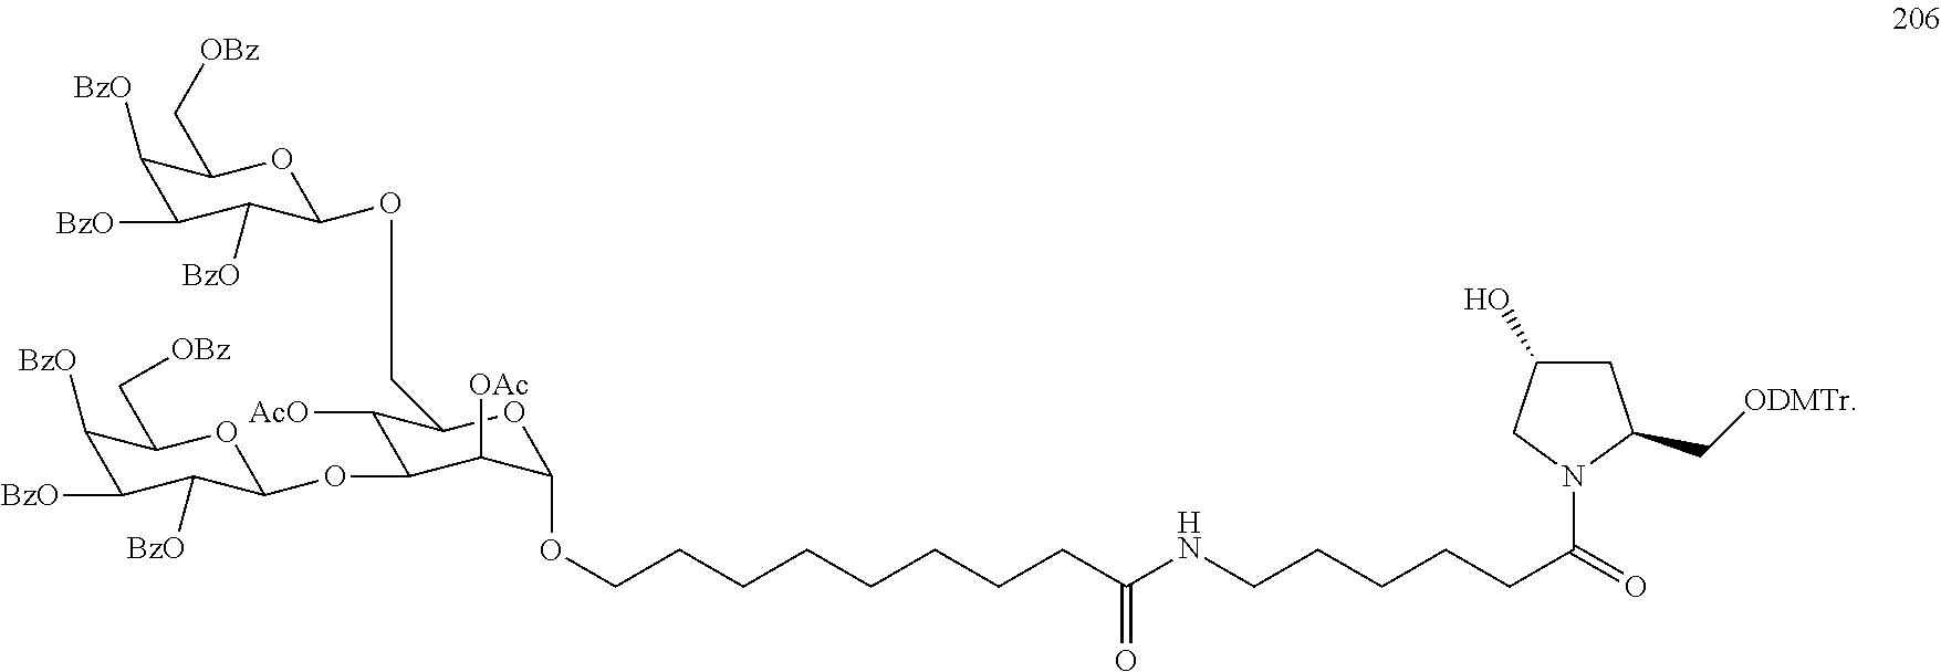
C1([BzO])C([BzO])C([BzO])C(OC2C([AcO])C(COC3C([BzO])C([BzO])C([BzO])C(C[OBz])O3)OC(OCCCCCCCCC(NCCCCCC(=O)N3C(C[ODMTr])CC(O)C3)=O)C2[OAc])OC1C[OBz]
